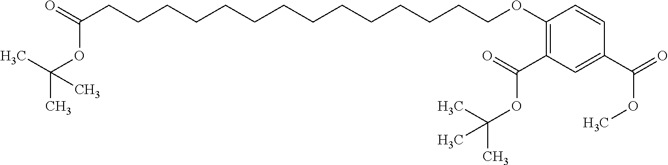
C(CCCCCCCCCCCCCCOC1=C(C(=O)OC(C)(C)C)C=C(C(=O)OC)C=C1)(=O)OC(C)(C)C
